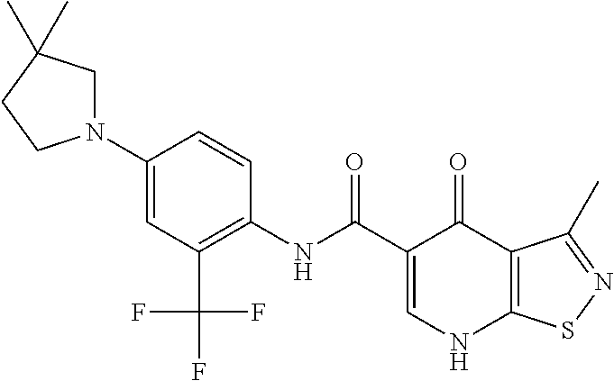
C1=C(C(=O)NC2=C(C(F)(F)F)C=C(N3CC(C)(C)CC3)C=C2)C(=O)C2=C(N1)SN=C2C
